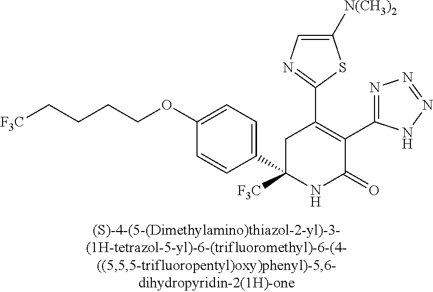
C1(C2=C(C3=NN=NN3)C(=O)NC(C3=CC=C(OCCCC[F3C])C=C3)([F3C])C2)=NC=C([N(CH3)2])S1
